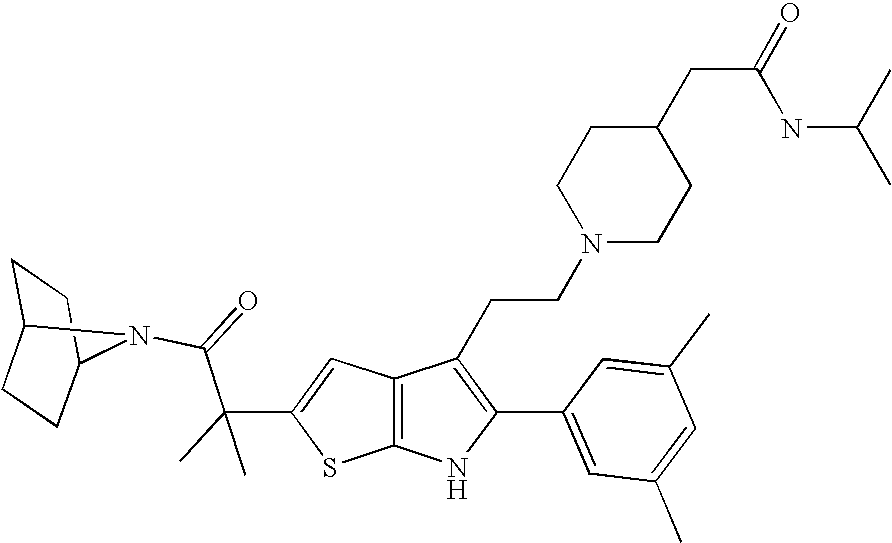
C1C2CCC(C1)N2C(=O)C(C1=CC2=C(S1)NC(C1=CC(C)=CC(C)=C1)=C2CCN1CCC(CC(=O)NC(C)C)CC1)(C)C
